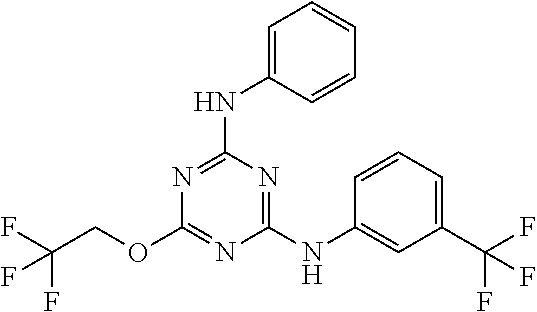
FC(COC1=NC(NC2=CC(C(F)(F)F)=CC=C2)=NC(NC2=CC=CC=C2)=N1)(F)F
